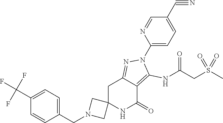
C1(CN2CC3(C2)NC(=O)C2=C(NC(CS(C)(=O)=O)=O)N(C4=CC=C(C#N)C=N4)N=C2C3)=CC=C(C(F)(F)F)C=C1
